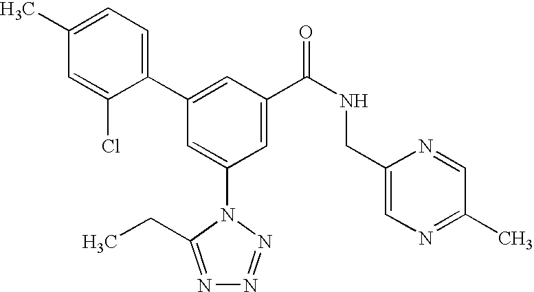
C1(C2=CC(C(NCC3=CN=C(C)C=N3)=O)=CC(N3C(CC)=NN=N3)=C2)=CC=C(C)C=C1Cl
